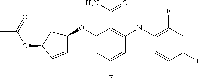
C1=CC(OC(=O)C)CC1OC1=CC(F)=CC(NC2=C(F)C=C(I)C=C2)=C1C(=O)N
